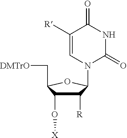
C1([R])C(O[X])C(C[DMTrO])OC1N1C(=O)NC(=O)C([R])=C1
